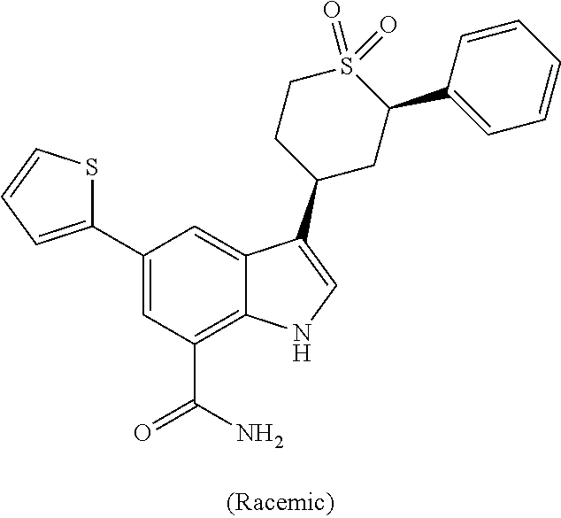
C1(C2=CC=CS2)=CC(C(N)=O)=C2C(=C1)C(C1CC(C3=CC=CC=C3)S(=O)(=O)CC1)=CN2
